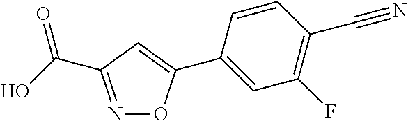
N1=C(C(O)=O)C=C(C2=CC(F)=C(C#N)C=C2)O1
